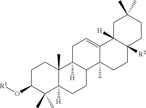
C1C(O[R1])C(C)(C)C2([H])C(C)(C1)C1([H])C(CC2)C2(C)C(=CC1)C1([H])C([R2])(CC2)CCC(C)(C)C1
